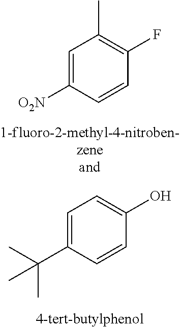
C1=C([O2N])C=CC(F)=C1C.C1=C(C(C)(C)C)C=CC(O)=C1
